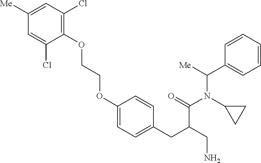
C1=C([Me])C=C(Cl)C(OCCOC2=CC=C(CC(CN)C(=O)N(C3CC3)C(C3=CC=CC=C3)[Me])C=C2)=C1Cl
